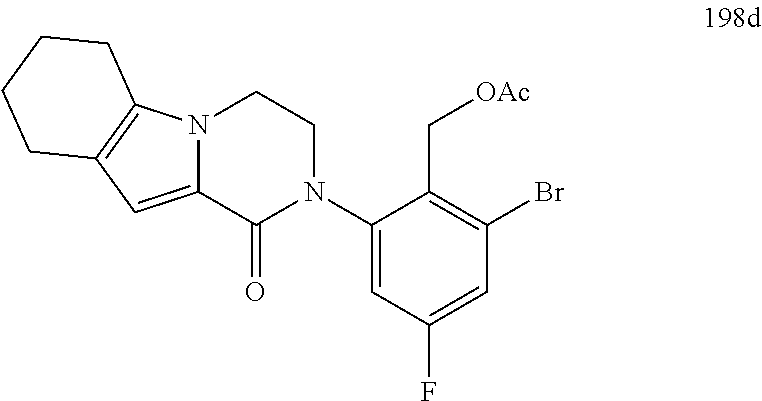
BrC1=C(C[OAc])C(N2CCN3C(=CC4=C3CCCC4)C2=O)=CC(F)=C1
